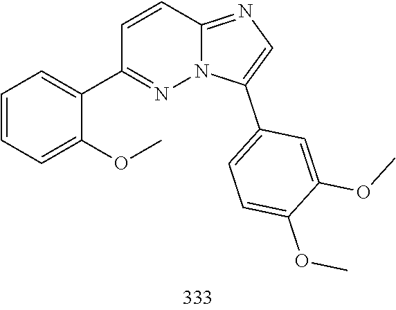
C1=CC2=NC=C(C3=CC=C(OC)C(OC)=C3)N2N=C1C1=CC=CC=C1OC
